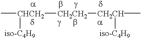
C[CHCH2]([CH2CH2][CH2CH]([iso-C4H9])C)[iso-C4H9]
